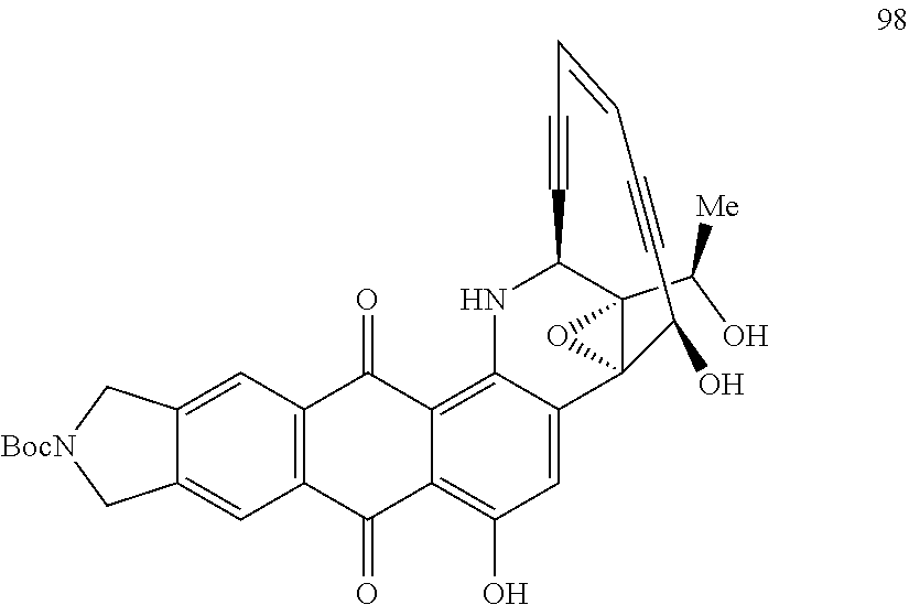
C12(C(O)[Me])C3(C4=CC(O)=C5C(=O)C6=C(C(=O)C5=C4NC1C#CC=CC#CC3O)C=C1C(=C6)C[BocN]C1)O2
